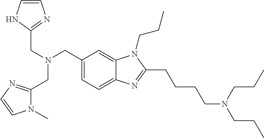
C(N(CC1=CC=C2C(=C1)N(CCC)C(CCCCN(CCC)CCC)=N2)CC1=NC=CN1)C1=NC=CN1C
